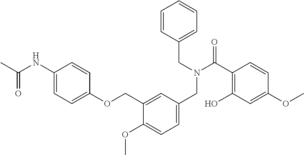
C1=C(OC)C(COC2=CC=C(NC(C)=O)C=C2)=CC(CN(C(C2=C(O)C=C(OC)C=C2)=O)CC2=CC=CC=C2)=C1
